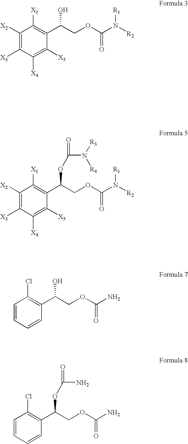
C1([X2])=C([X3])C([X4])=C([X5])C(C(COC(N([R2])[R1])=O)O)=C1[X1].C1([X2])=C([X3])C([X4])=C([X5])C(C(COC(N([R2])[R1])=O)OC(N([R3])[R4])=O)=C1[X1].C1=CC=CC(C(COC(N)=O)O)=C1Cl.C1=CC=CC(C(COC(N)=O)OC(N)=O)=C1Cl
